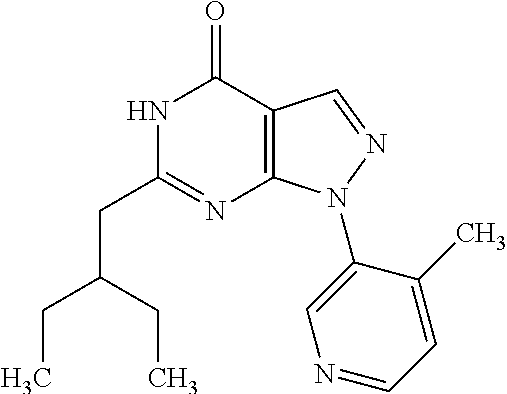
C(CC1=NC2=C(C(=O)N1)C=NN2C1=CN=CC=C1C)(CC)CC
